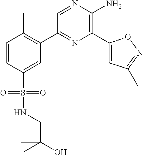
C1(C2=C(C)C=CC(S(=O)(=O)NCC(O)(C)C)=C2)=NC(C2=CC(C)=NO2)=C(N)N=C1
